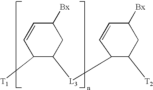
C1=CC([Bx])CC([L3]C2C=CC([Bx])CC2[T2])C1[T1]
